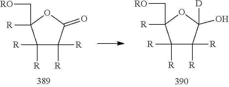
C1([R])([R])C([R])([R])C([D])(O)OC1([R])C[RO].C1([R])([R])C([R])([R])C(=O)OC1([R])C[RO]
